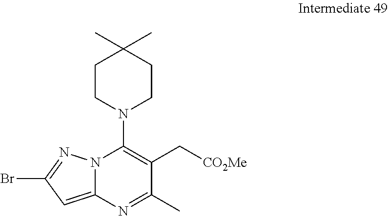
C1(C)(C)CCN(C2=C(C[CO2Me])C(C)=NC3=CC(Br)=NN23)CC1
